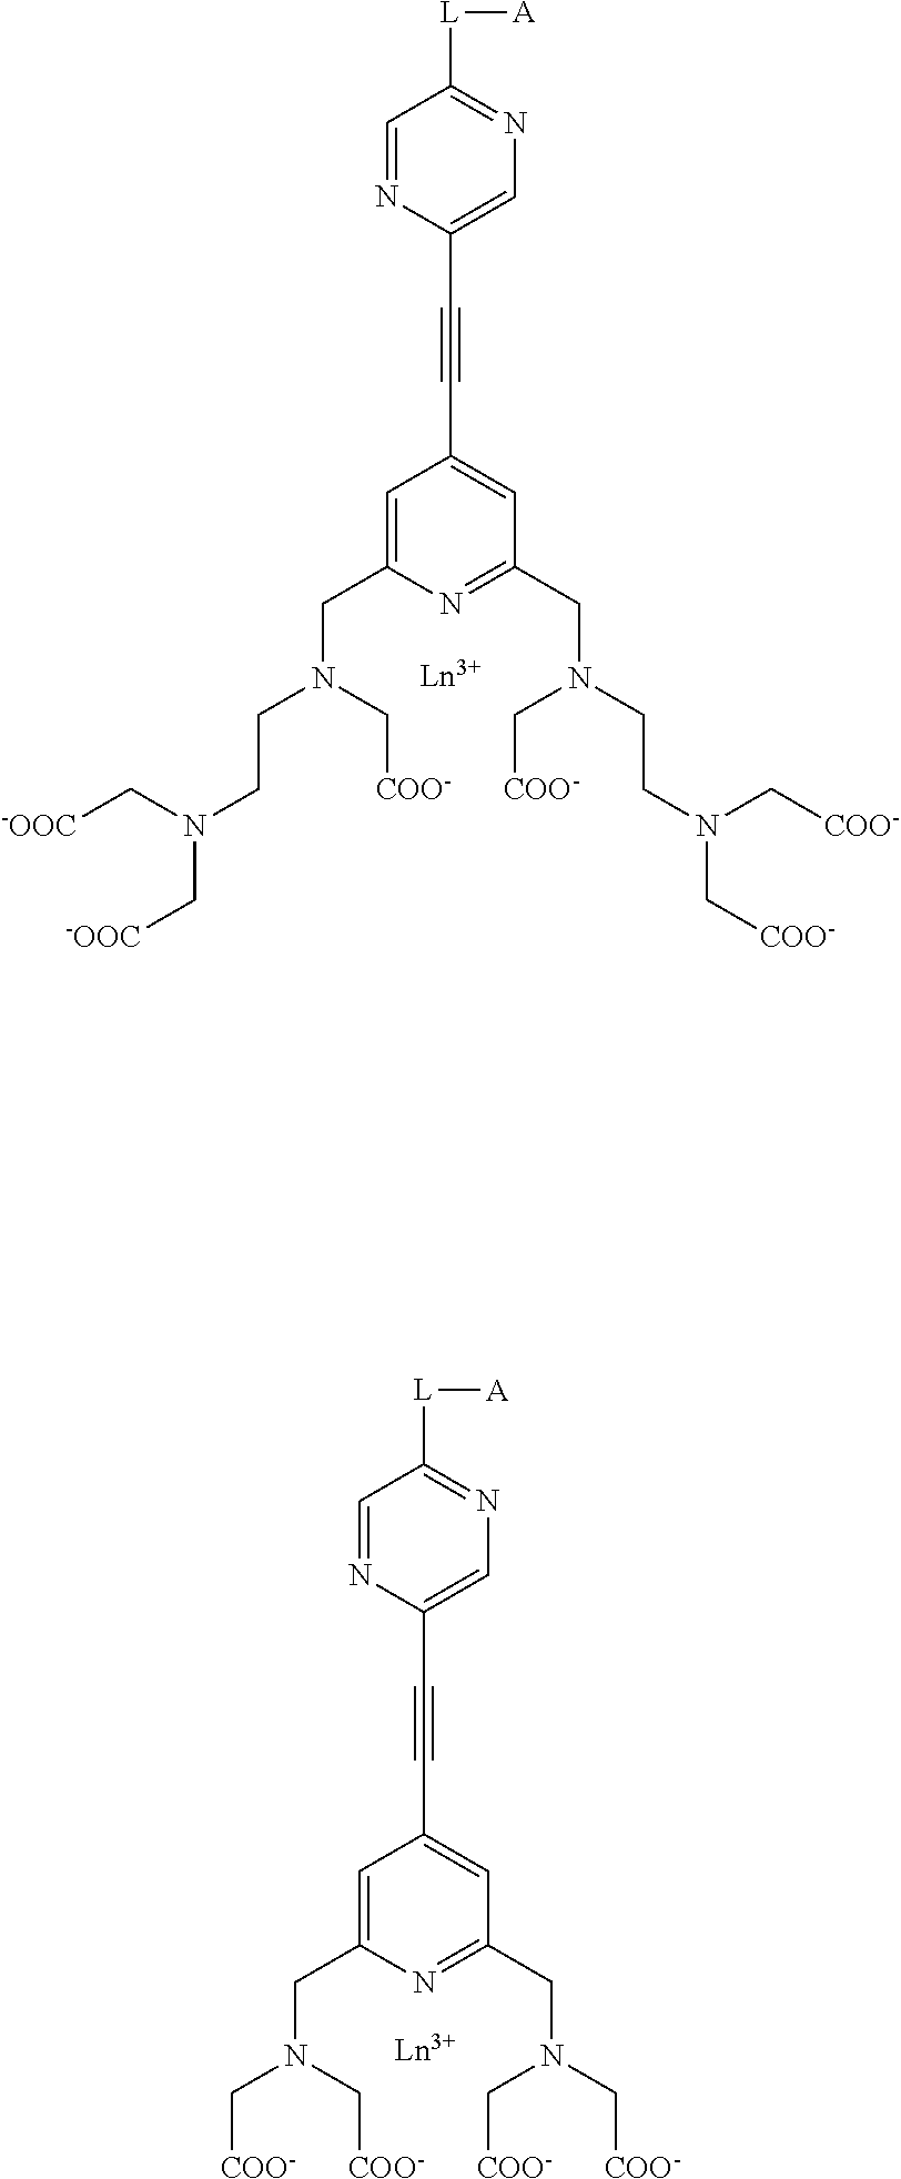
C1=NC(C#CC2=CC(CN(CCN(C[COO-])C[COO-])C[COO-])=NC(CN(CCN(C[-OOC])C[-OOC])C[COO-])=C2)=CN=C1[L][A].C1=NC(C#CC2=CC(CN(C[COO-])C[COO-])=NC(CN(C[COO-])C[COO-])=C2)=CN=C1[L][A]
